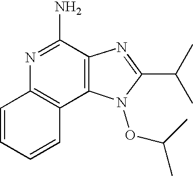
C1=CC=CC2=C1N=C(N)C1=C2N(OC(C)C)C(C(C)C)=N1
